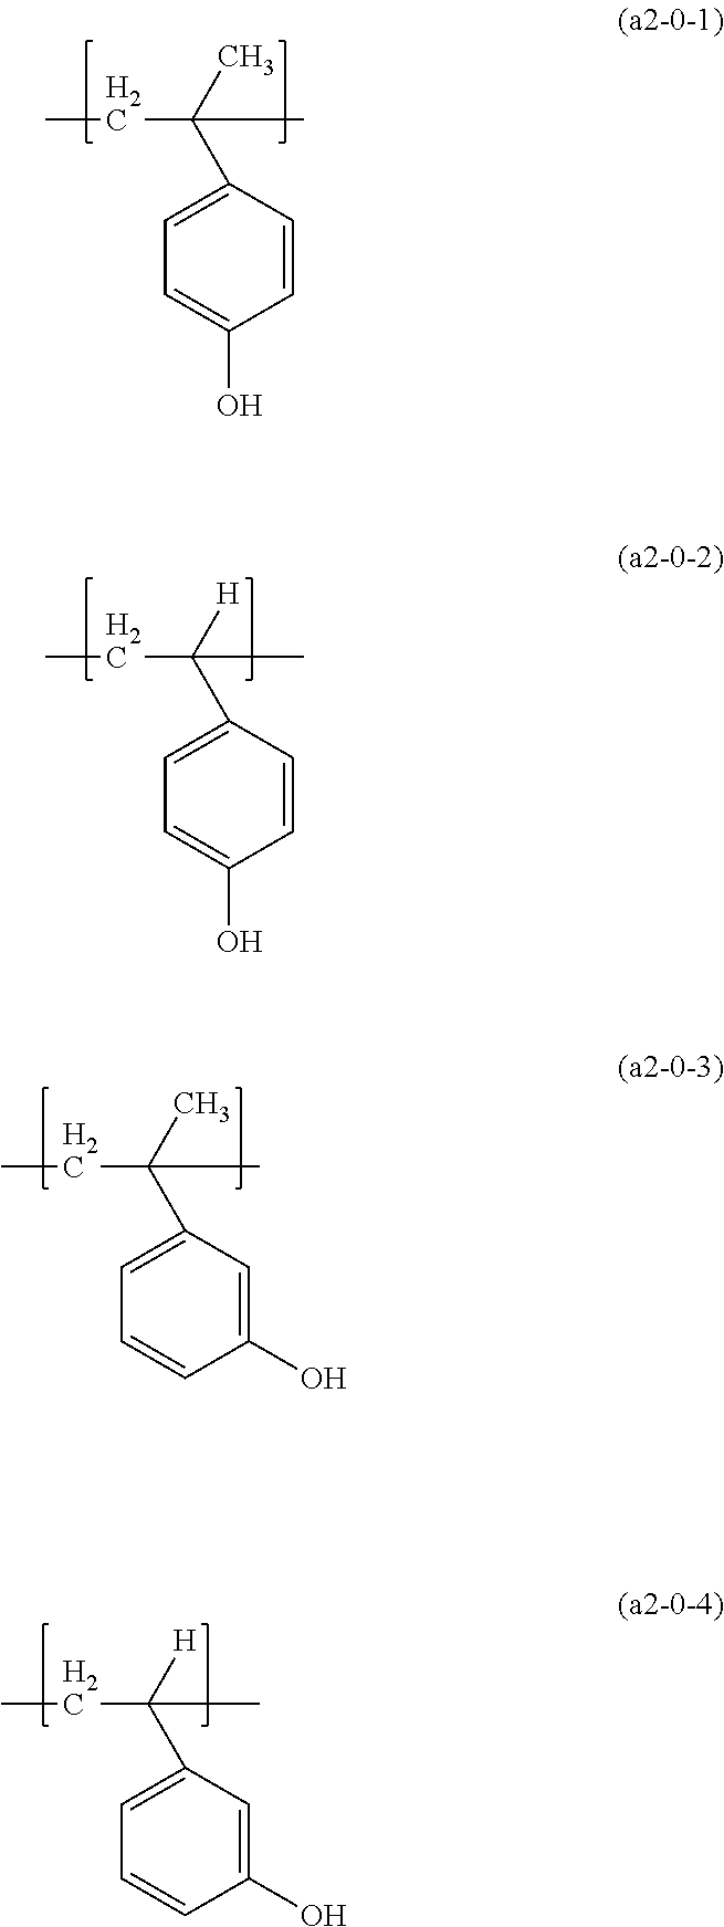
CCC(C)(C)C1=CC=C(O)C=C1.CCC([H])(C)C1=CC=C(O)C=C1.CCC(C)(C)C1=CC=CC(O)=C1.CCC([H])(C)C1=CC=CC(O)=C1
